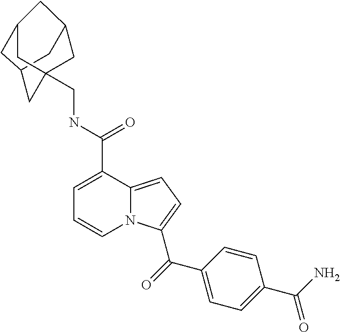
C1=C(C(NCC23CC4CC(C2)CC(C3)C4)=O)C2=CC=C(C(=O)C3=CC=C(C(N)=O)C=C3)N2C=C1
